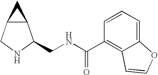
C12C(CNC1CNC(C1=C3C(=CC=C1)OC=C3)=O)C2
